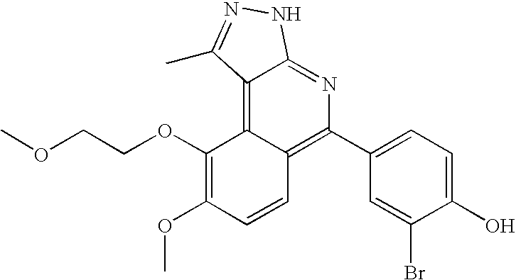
COCCOC1=C(OC)C=CC2=C(C3=CC=C(O)C(Br)=C3)N=C3C(=C12)C(C)=NN3
